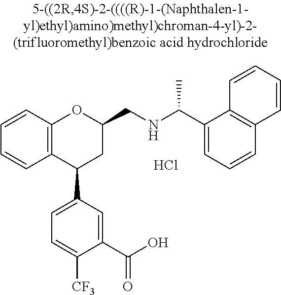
C12=C(C(C3=CC=C([CF3])C(C(O)=O)=C3)CC(CNC(C)C3=CC=CC4=C3C=CC=C4)O1)C=CC=C2.Cl
